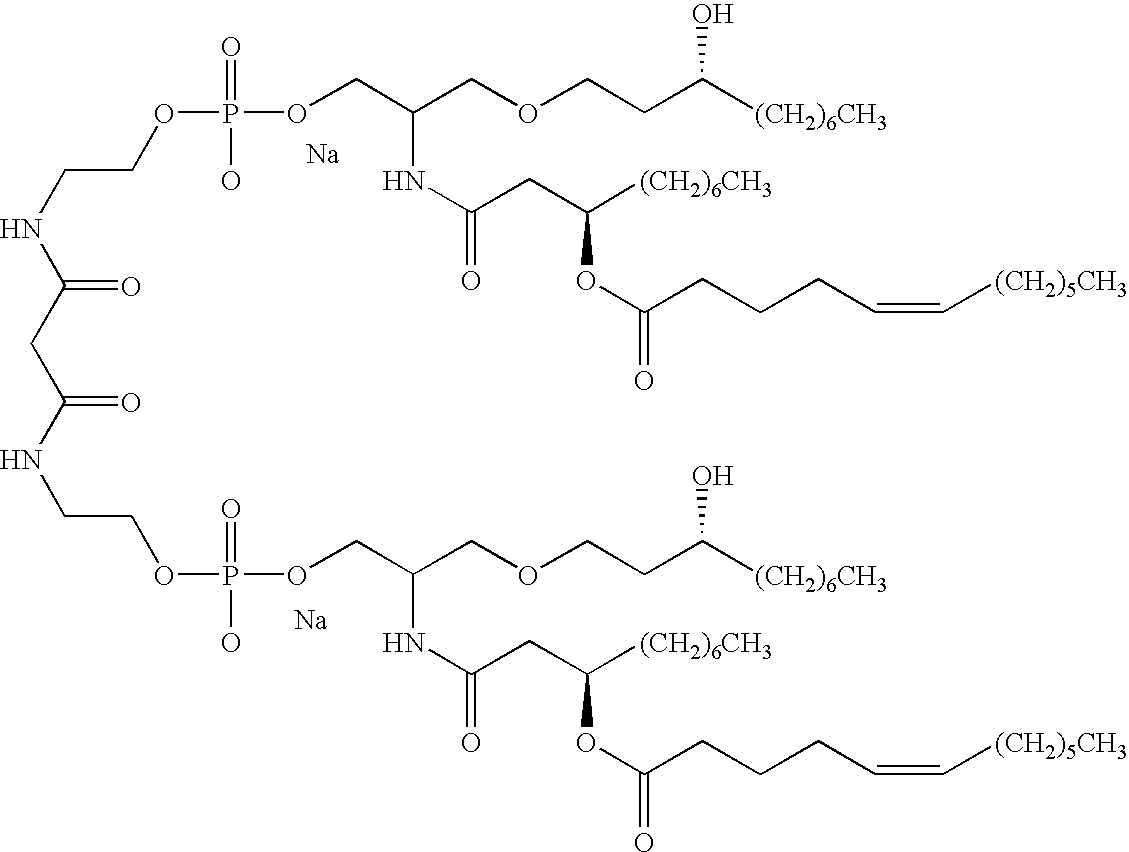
[Na].[Na].N(CCOP(OCC(COCCC([(CH2)6CH3])O)NC(=O)CC([(CH2)6CH3])OC(=O)CCCC=C[(CH2)5CH3])(=O)O)C(=O)CC(NCCOP(O)(=O)OCC(COCCC([(CH2)6CH3])O)NC(=O)CC([(CH2)6CH3])OC(=O)CCCC=C[(CH2)5CH3])=O
